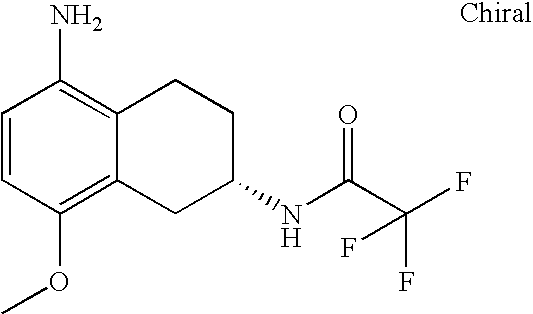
C1=CC(OC)=C2C(=C1N)CCC(NC(C(F)(F)F)=O)C2
